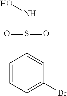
C1=CC=C(Br)C=C1S(NO)(=O)=O
